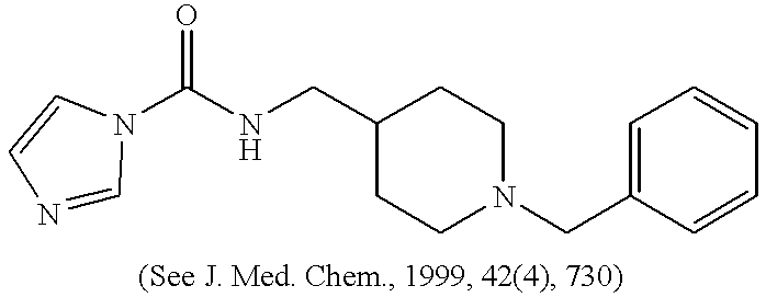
C(NCC1CCN(CC2=CC=CC=C2)CC1)(=O)N1C=NC=C1
